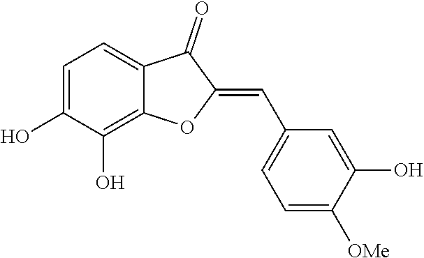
C1=C(O)C(O)=C2C(=C1)C(=O)C(=CC1=CC=C([OMe])C(O)=C1)O2
